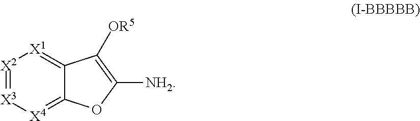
[X2]1=[X3][X4]=C2C(=[X1]1)C([OR5])=C([NH2])O2
